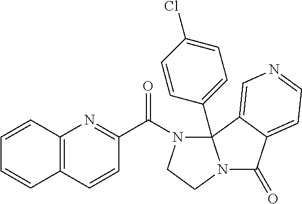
C1=CC=CC2=C1C=CC(C(N1CCN3C(=O)C4=CC=NC=C4C13C1=CC=C(Cl)C=C1)=O)=N2
